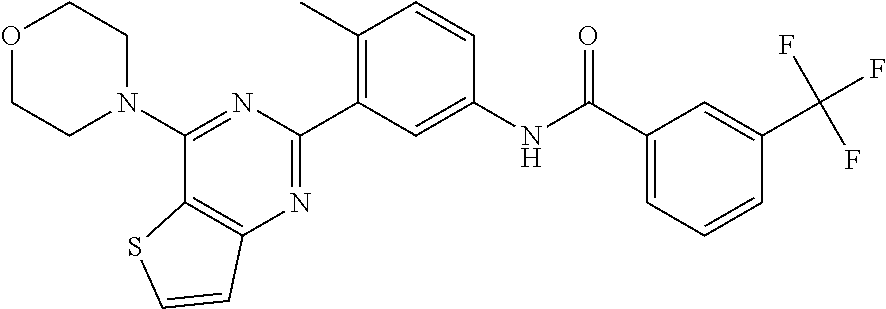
O1CCN(C2=NC(C3=C(C)C=CC(NC(C4=CC=CC(C(F)(F)F)=C4)=O)=C3)=NC3=C2SC=C3)CC1
